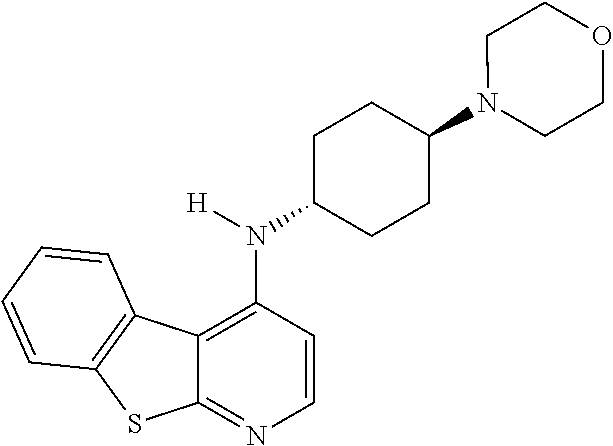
C12=C(N(C3CCC(N4CCOCC4)CC3)[H])C=CN=C1SC1=C2C=CC=C1
